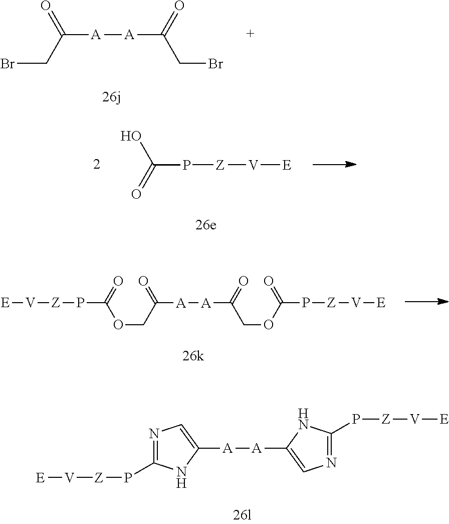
C([A][A]C(CBr)=O)(CBr)=O.C(P[Z][V][E])(=O)O.[E][V][Z]PC(OCC([A][A]C(COC(P[Z][V][E])=O)=O)=O)=O.[E][V][Z]PC1=NC=C([A][A]C2=CN=C(P[Z][V][E])N2)N1
